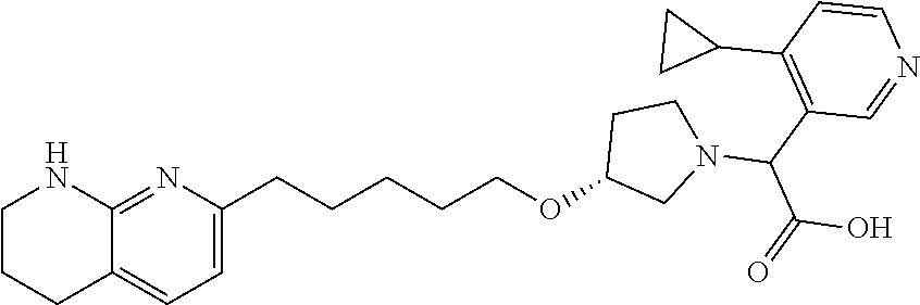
C1=CN=CC(C(N2CC(OCCCCCC3=CC=C4CCCNC4=N3)CC2)C(=O)O)=C1C1CC1
